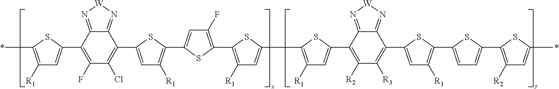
C1([R1])=C(*)SC(C2=C(F)C(Cl)=C(C3=CC([R1])=C(C4=CC(F)=C(C5=C([R1])C=C(C6=C([R1])C=C(C7=C([R2])C([R3])=C(C8=CC([R1])=C(C9=CC=C(C%10=C([R2])C=C(*)S%10)S9)S8)C8=N[W]N=C78)S6)S5)S4)S3)C3=N[W]N=C23)=C1
